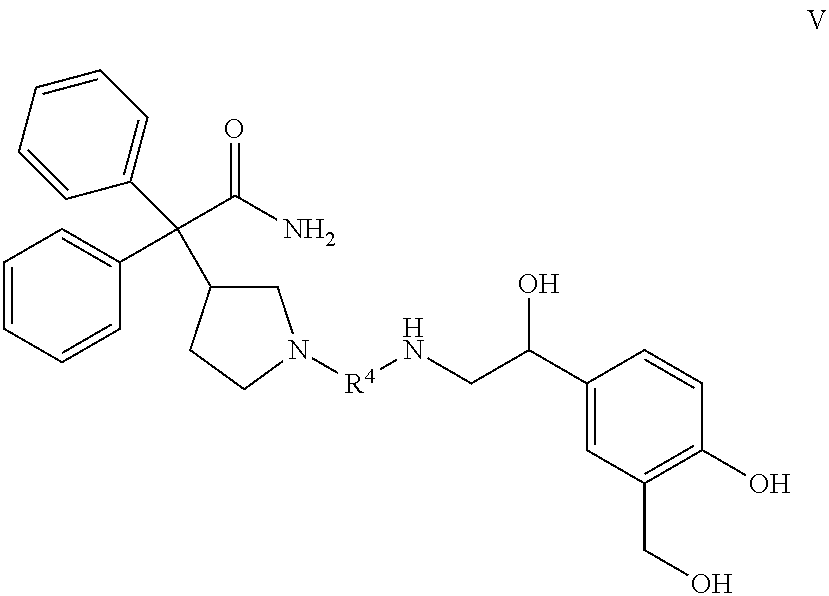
C1=CC=CC(C(C2CN([R4]NCC(C3=CC(CO)=C(O)C=C3)O)CC2)(C2=CC=CC=C2)C(=O)N)=C1
